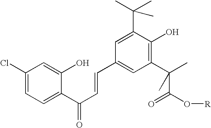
C1(Cl)=CC=C(C(C=CC2=CC(C(C(=O)O[R])(C)C)=C(O)C(C(C)(C)C)=C2)=O)C(O)=C1
